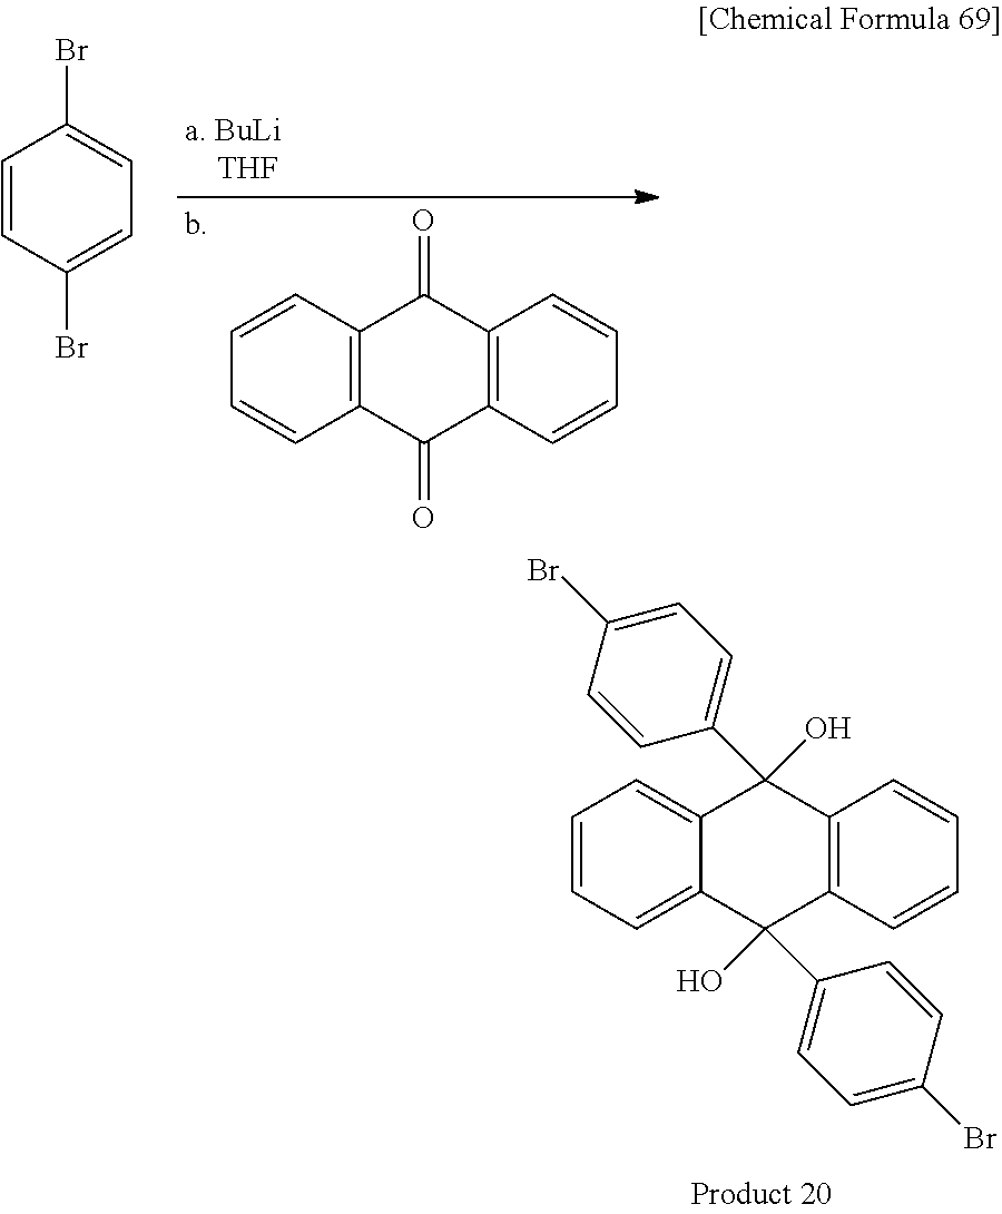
C1=CC=C2C(=C1)C(O)(C1=CC=C(Br)C=C1)C1=C(C2(O)C2=CC=C(Br)C=C2)C=CC=C1.C1=CC2=C(C=C1)C(=O)C1=C(C2=O)C=CC=C1.C1=CC(Br)=CC=C1Br
